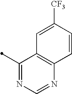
C1(C)=NC=NC2=C1C=C([CF3])C=C2
